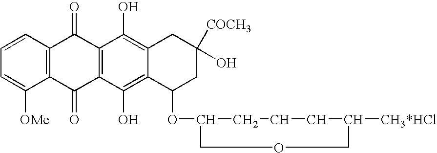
C12=C(C=CC=C1[OMe])C(=O)C1=C(C2=O)C(O)=C2C(=C1O)CC(O)([COCH3])CC2OC1CCCC([CH3*HCl])COC1
